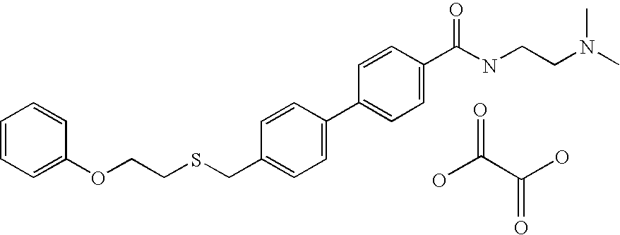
C1=CC(C2=CC=C(C(=O)NCCN(C)C)C=C2)=CC=C1CSCCOC1=CC=CC=C1.OC(C(O)=O)=O
